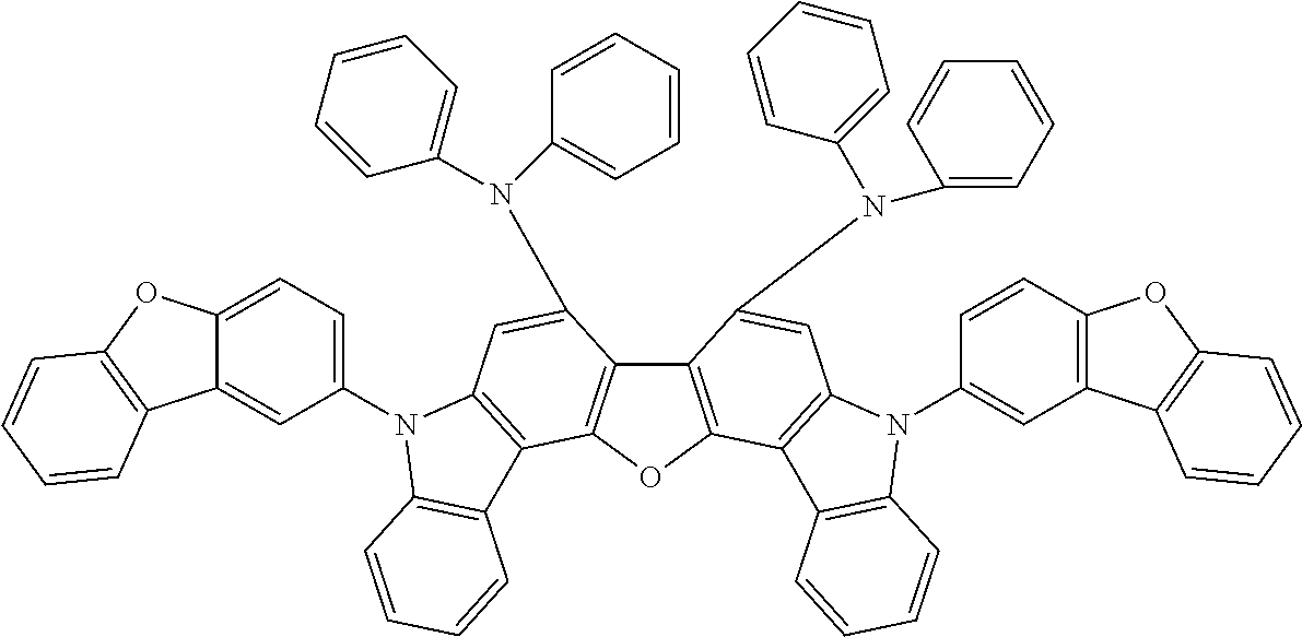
C12=C(OC3=C1C(N(C1=CC=CC=C1)C1=CC=CC=C1)=CC1=C3C3=C(C=CC=C3)N1C1=CC=C3C(=C1)C1=C(O3)C=CC=C1)C1=C(C=C2N(C2=CC=CC=C2)C2=CC=CC=C2)N(C2=CC3=C(C=C2)OC2=C3C=CC=C2)C2=C1C=CC=C2
